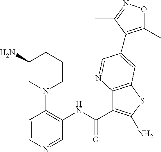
C1(NC(=O)C2=C(N)SC3=C2N=CC(C2=C(C)ON=C2C)=C3)=C(N2CCCC(N)C2)C=CN=C1
